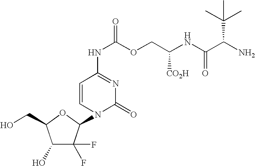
C1(O)C(F)(F)C(N2C(=O)N=C(NC(OCC(NC(C(N)C(C)(C)C)=O)[CO2H])=O)C=C2)OC1CO
